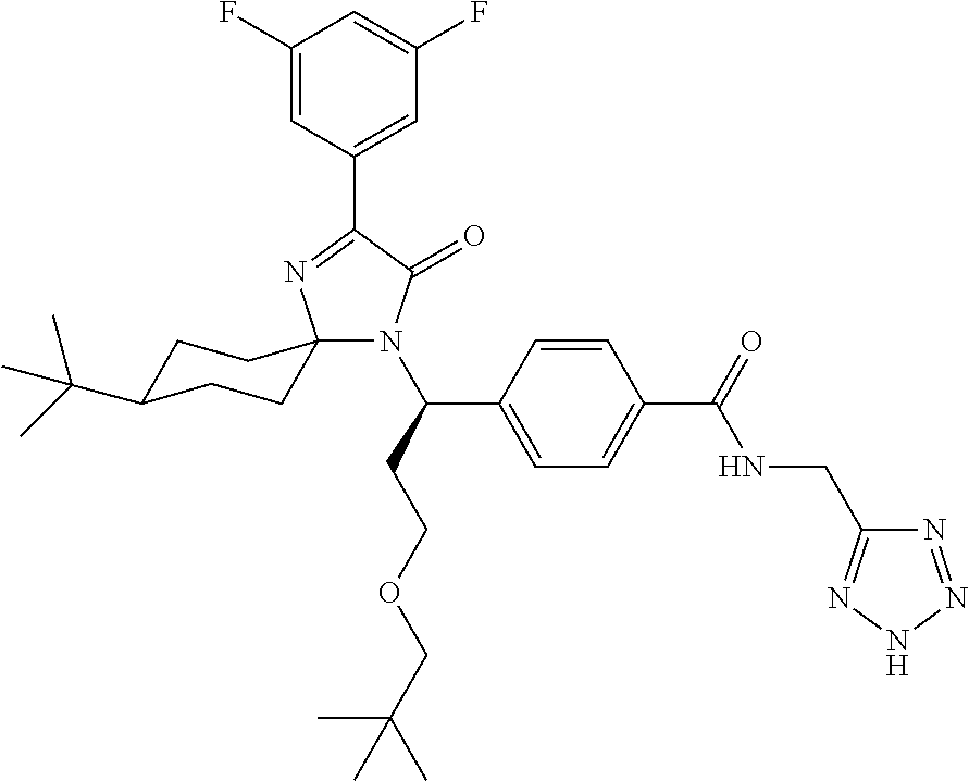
N1(C(CCOCC(C)(C)C)C2=CC=C(C(=O)NCC3=NNN=N3)C=C2)C(=O)C(C2=CC(F)=CC(F)=C2)=NC12CCC(C(C)(C)C)CC2
